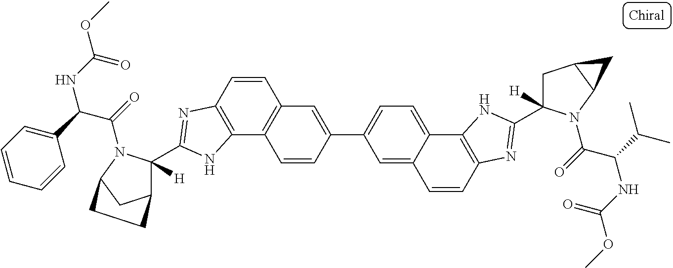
C1=CC2=C(C3=C1C=C(C1=CC=C4C(=C1)C=CC1=C4NC(C4([H])CC5C(N4C(=O)C(C(C)C)NC(OC)=O)C5)=N1)C=C3)NC(C1([H])C3CC(N1C(=O)C(C1=CC=CC=C1)NC(OC)=O)CC3)=N2
